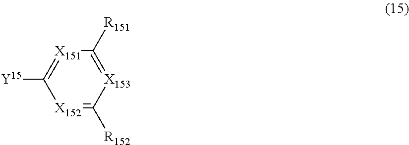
C1([R151])=[X153]C([R152])=[X152]C([Y15])=[X151]1
